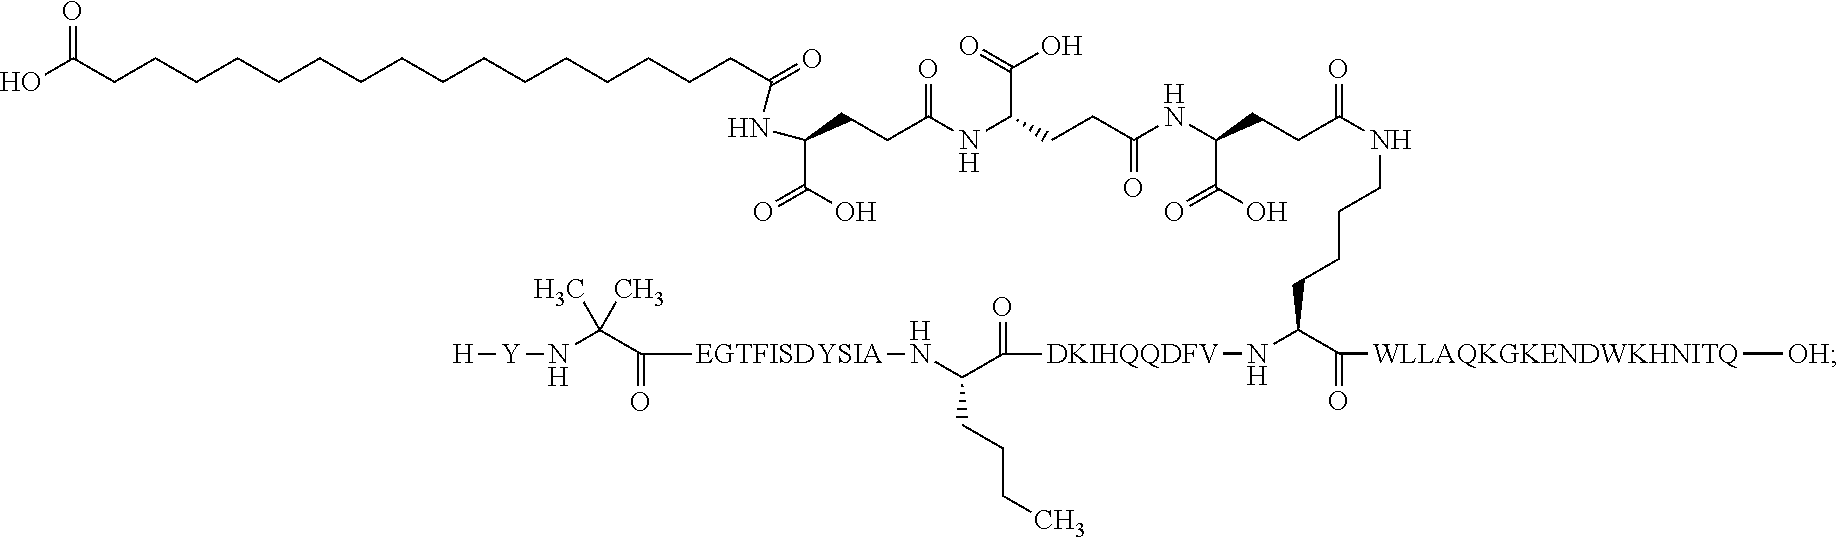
C(CCC(NC(CCC(NC(CCC(NCCCCC(C([WLLAQKGKENDWKHNITQ][OH])=O)N[DKIHQQDFV]C(C(N[EGTFISDYSIA]C(C(N[Y][H])(C)C)=O)CCCC)=O)=O)C(O)=O)=O)C(=O)O)=O)(C(O)=O)NC(=O)CCCCCCCCCCCCCCCCC(O)=O
